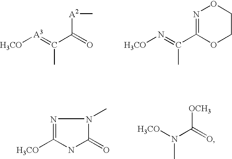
[H3CO][A3]=C(C(=O)[A2]C)C.[H3CO]N=C(C)C1=NOCCO1.N1=C([H3CO])NC(=O)N1C.[H3CO]N(C(=O)[OCH3])C
